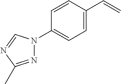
C1=CC(C=C)=CC=C1N1N=C(C)N=C1
